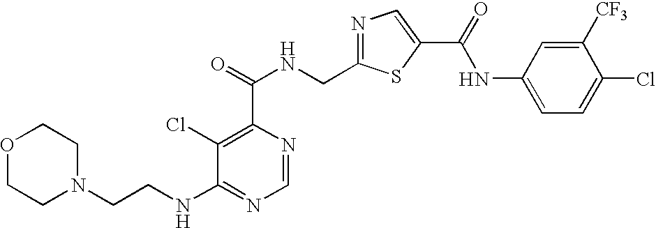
N1=C(CNC(=O)C2=C(Cl)C(NCCN3CCOCC3)=NC=N2)SC(C(=O)NC2=CC=C(Cl)C([CF3])=C2)=C1
